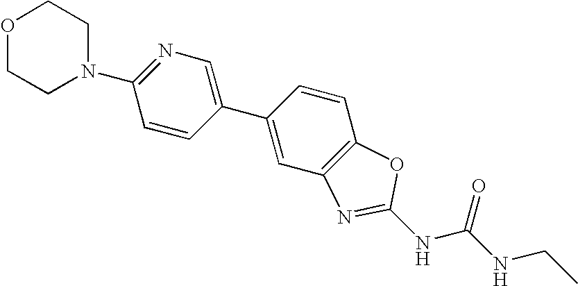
N1=C(N2CCOCC2)C=CC(C2=CC3=C(C=C2)OC(NC(NCC)=O)=N3)=C1
